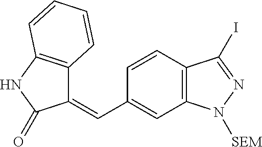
C1(=CC2=CC3=C(C=C2)C(I)=NN3[SEM])C2=C(NC1=O)C=CC=C2
